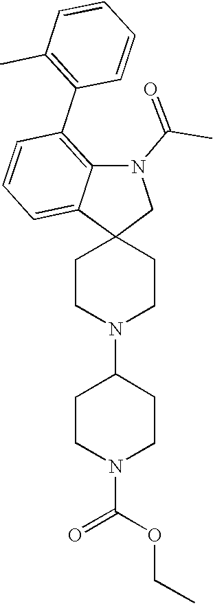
C1CN(C2CCN(C(OCC)=O)CC2)CCC12CN(C(=O)C)C1=C(C3=C(C)C=CC=C3)C=CC=C21
